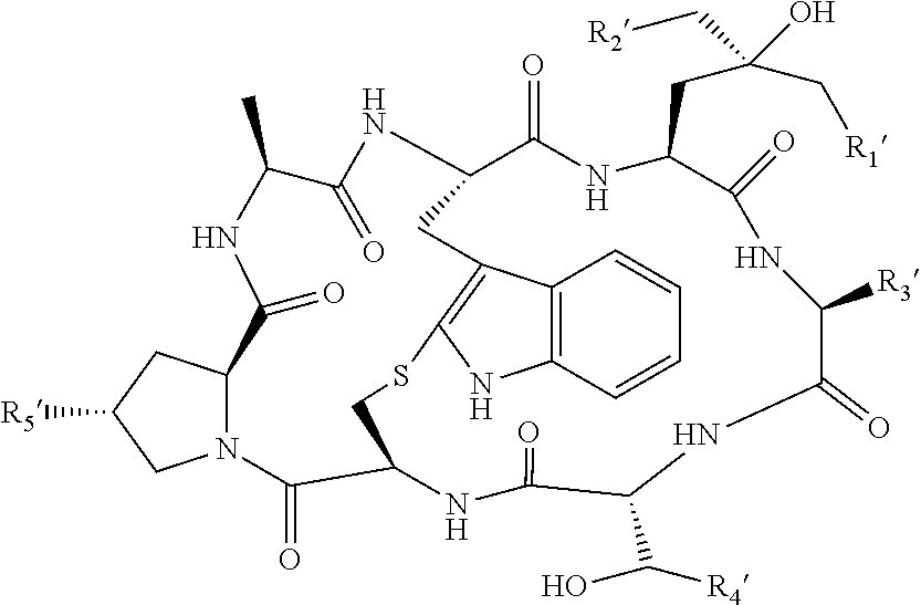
C12=C(C=CC=C1)NC1=C2CC2C(=O)NC(CC(C[R1])(O)C[R2])C(=O)NC([R3])C(=O)NC(C(O)[R4])C(=O)NC(C(=O)N3CC([R5])CC3C(=O)NC(C)C(=O)N2)CS1
